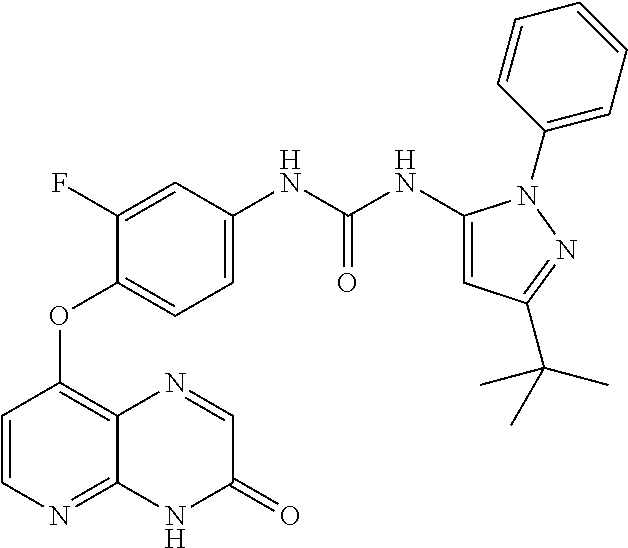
C1=CN=C2C(=C1OC1=CC=C(NC(=O)NC3=CC(C(C)(C)C)=NN3C3=CC=CC=C3)C=C1F)N=CC(=O)N2
